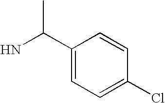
C1(C(N)C)=CC=C(Cl)C=C1
